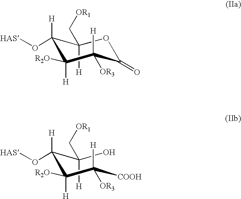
O1C(=O)C([H])([OR3])C([H])([R2O])C([H])(O[HAS])C1([H])C[OR1].OC(C([H])(O[HAS])C([H])([R2O])C([COOH])([H])[OR3])([H])C[OR1]
